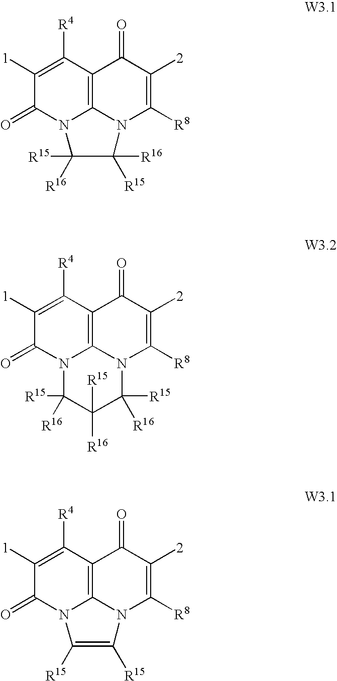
C1([1])=C([R4])C2=C3N(C1=O)C([R15])([R16])C([R15])([R16])N3C([R8])=C([2])C2=O.C1([1])=C([R4])C2=C3N(C1=O)C([R15])([R16])C([R15])([R16])C([R15])([R16])N3C([R8])=C([2])C2=O.C1([1])=C([R4])C2=C3N(C1=O)C([R15])=C([R15])N3C([R8])=C([2])C2=O
